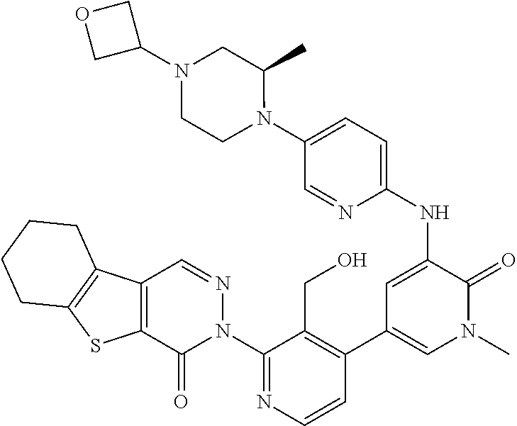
C1(N2N=CC3=C(C2=O)SC2=C3CCCC2)=NC=CC(C2=CN(C)C(=O)C(NC3=CC=C(N4C(C)CN(C5COC5)CC4)C=N3)=C2)=C1CO
